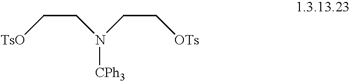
[TsO]CCN([CPh3])CC[OTs]
